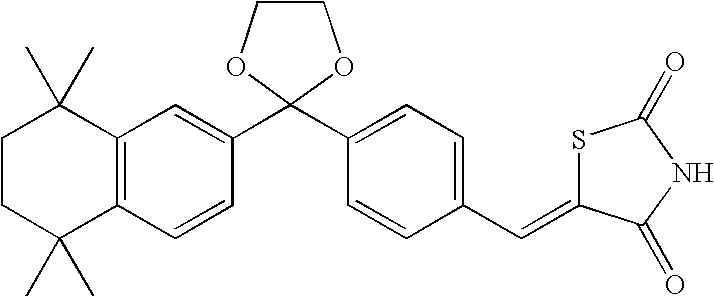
C1CC(C)(C)C2=C(C1(C)C)C=C(C1(C3=CC=C(C=C4SC(=O)NC4=O)C=C3)OCCO1)C=C2
